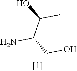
NC(CO)C(C)O
